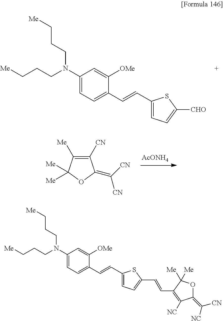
C1(N(CCC[Me])CCC[Me])=CC=C(C=CC2=CC=C([CHO])S2)C([OMe])=C1.C1([CN])=C([Me])C([Me])([Me])OC1=C([CN])[CN].[AcONH4].C1(N(CCC[Me])CCC[Me])=CC=C(C=CC2=CC=C(C=CC3=C([NC])C(=C([NC])[CN])OC3([Me])[Me])S2)C([OMe])=C1
